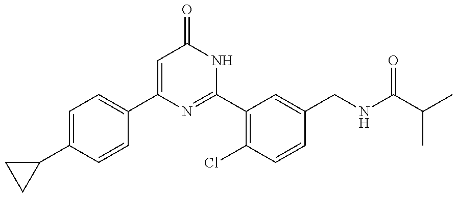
C1(C2=CC=C(C3CC3)C=C2)=CC(=O)NC(C2=C(Cl)C=CC(CNC(C(C)C)=O)=C2)=N1
